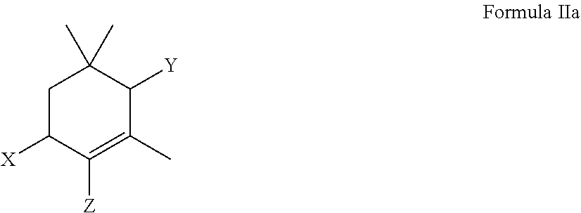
C1C([X])C([Z])=C(C)C([Y])C1(C)C
